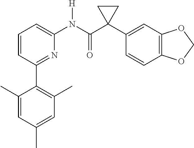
C1=CC(C2=C(C)C=C(C)C=C2C)=NC(N(C(C2(C3=CC4=C(C=C3)OCO4)CC2)=O)[H])=C1
